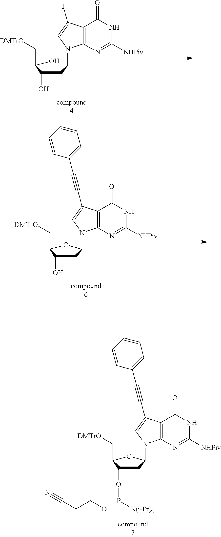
C(C(CCN1C2=C(C(=O)NC([NHPiv])=N2)C(I)=C1)O)(O)C[DMTrO].C1(C[DMTrO])C(O)CC(N2C3=C(C(=O)NC([NHPiv])=N3)C(C#CC3=CC=CC=C3)=C2)O1.C1(C[DMTrO])C(OP[N(i-Pr)2])CC(N2C3=C(C(=O)NC([NHPiv])=N3)C(C#CC3=CC=CC=C3)=C2)O1.OCCC#N
